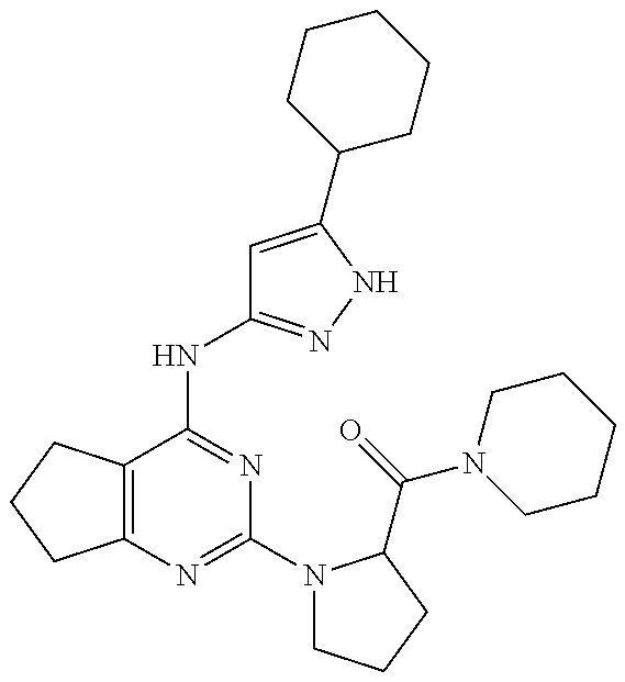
C12=C(C(NC3=NNC(C4CCCCC4)=C3)=NC(N3CCCC3C(=O)N3CCCCC3)=N1)CCC2
